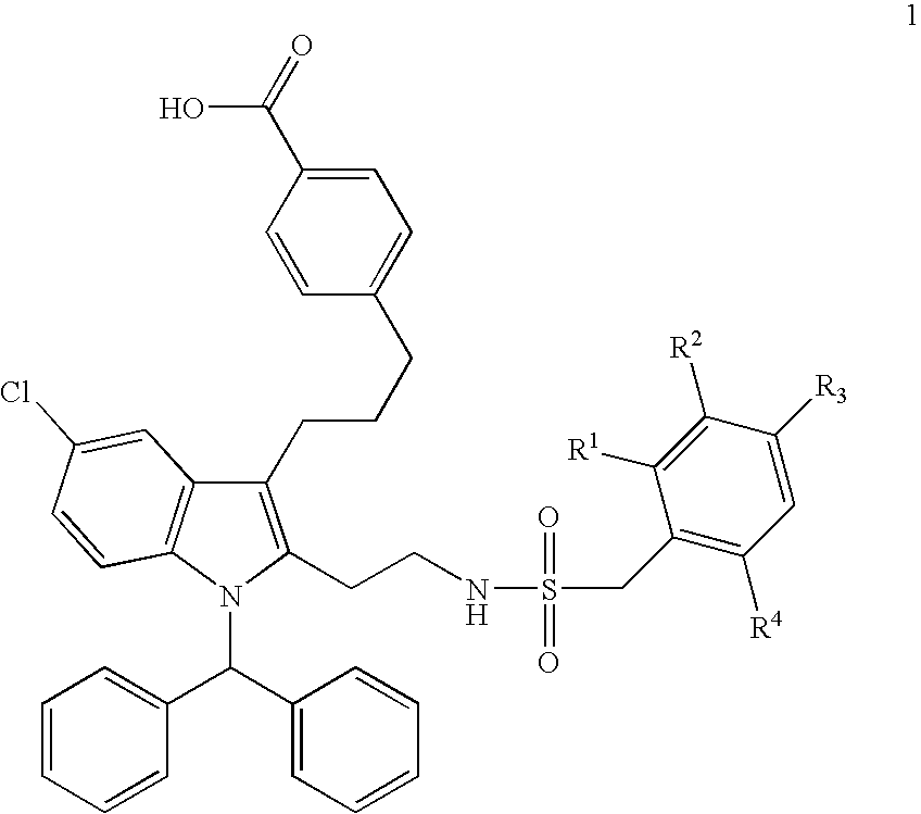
C1=C(C(=O)O)C=CC(CCCC2=C(CCNS(CC3=C([R4])C=C([R3])C([R2])=C3[R1])(=O)=O)N(C(C3=CC=CC=C3)C3=CC=CC=C3)C3=C2C=C(Cl)C=C3)=C1
